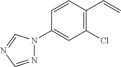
C1(N2N=CN=C2)=CC(Cl)=C(C=C)C=C1
